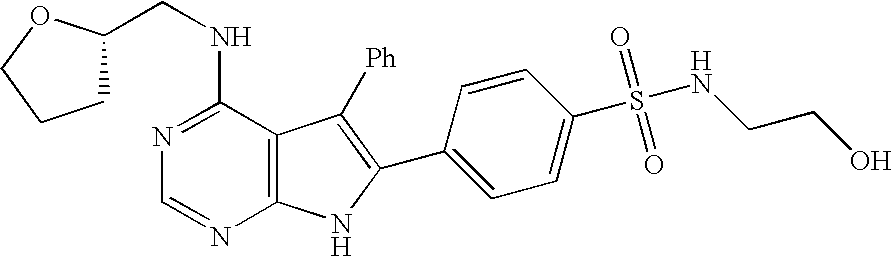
N1=C(NCC2CCCO2)C2=C(N=C1)NC(C1=CC=C(S(NCCO)(=O)=O)C=C1)=C2[Ph]
